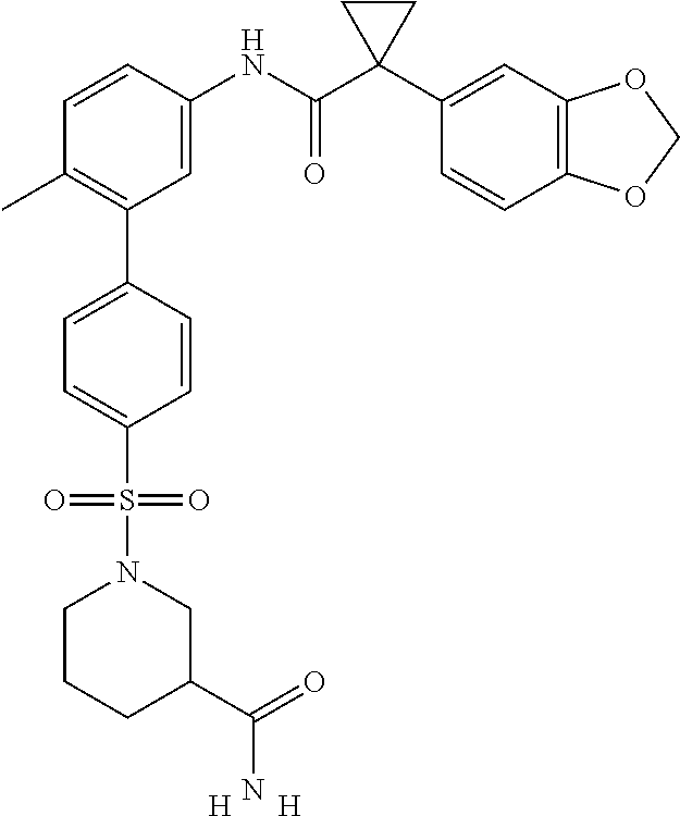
C1=C(NC(C2(C3=CC4=C(C=C3)OCO4)CC2)=O)C=CC(C)=C1C1=CC=C(S(=O)(=O)N2CCCC(C(=O)N)C2)C=C1.[H].[H]
